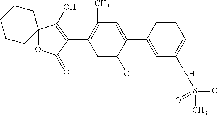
C1=CC(C2=CC(C)=C(C3=C(O)C4(OC3=O)CCCCC4)C=C2Cl)=CC(NS(=O)(=O)C)=C1
